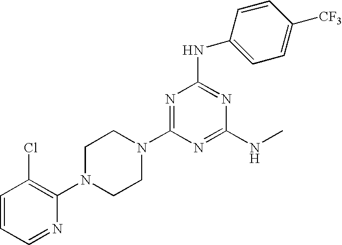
C1=CC=NC(N2CCN(C3=NC(NC4=CC=C([CF3])C=C4)=NC(NC)=N3)CC2)=C1Cl
